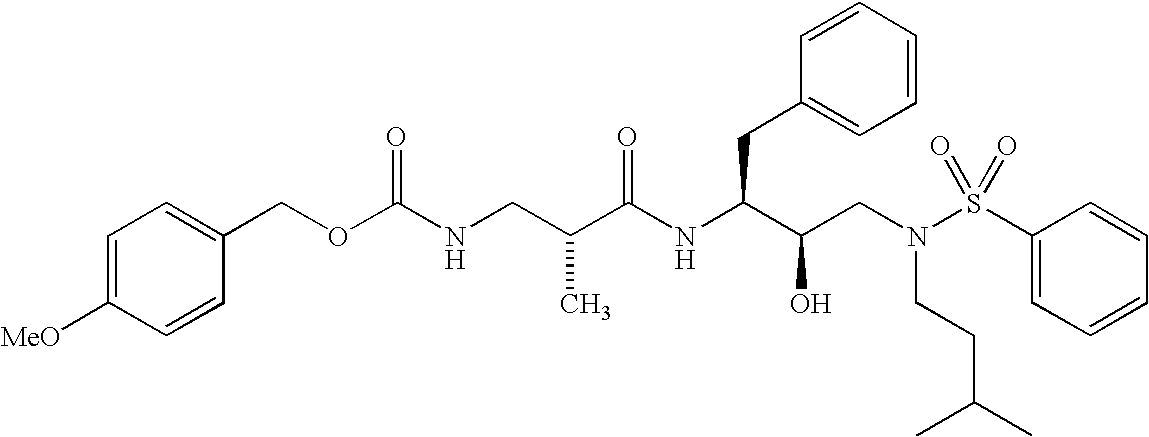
C(C(NC(C(CN(S(C1=CC=CC=C1)(=O)=O)CCC(C)C)O)CC1=CC=CC=C1)=O)(CNC(=O)OCC1=CC=C([MeO])C=C1)C
